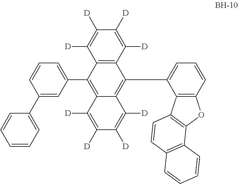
C12=C(C([D])=C([D])C([D])=C1[D])C(C1=CC=CC3=C1C1=C(O3)C3=C(C=C1)C=CC=C3)=C1C(=C2C2=CC=CC(C3=CC=CC=C3)=C2)C([D])=C([D])C([D])=C1[D]
